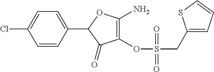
C1(=O)C(OS(CC2=CC=CS2)(=O)=O)=C(N)OC1C1=CC=C(Cl)C=C1
